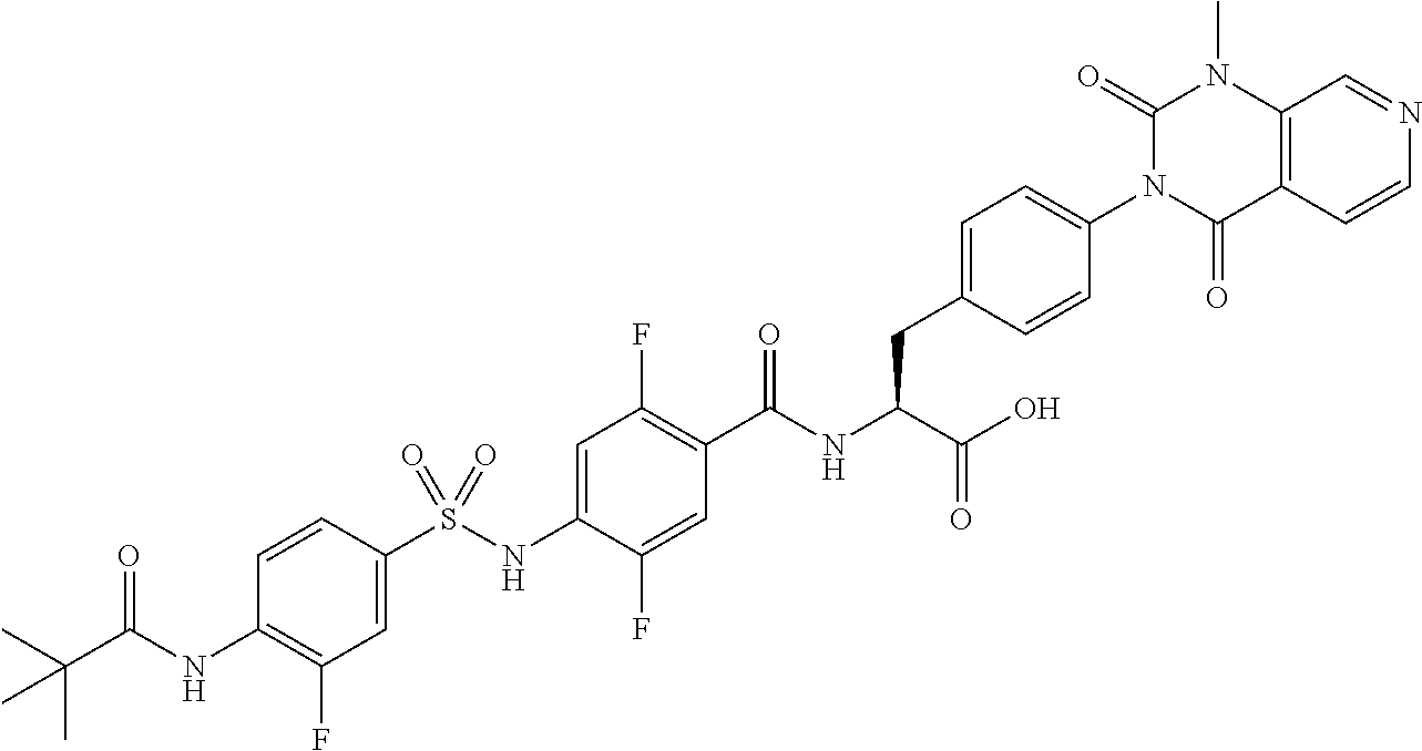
C1=C(S(NC2=CC(F)=C(C(NC(C(O)=O)CC3=CC=C(N4C(=O)C5=C(N(C)C4=O)C=NC=C5)C=C3)=O)C=C2F)(=O)=O)C=CC(NC(C(C)(C)C)=O)=C1F
